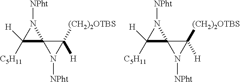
C1([C5H11])([H])C2(N1[NPht])N([NPht])C2([H])[(CH2)2OTBS].C1([C5H11])([H])C2(N1[NPht])N([NPht])C2([H])[(CH2)2OTBS]
